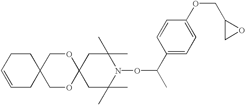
C1C(C)(C)N(OC(C)C2=CC=C(OCC3CO3)C=C2)C(C)(C)CC12OCC1(CO2)CCC=CC1
